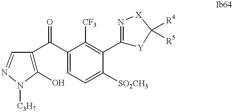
C1(O)=C(C(C2=CC=C([SO2CH3])C(C3=N[X]C([R4])([R5])[Y]3)=C2[CF3])=O)C=NN1[C3H7]
